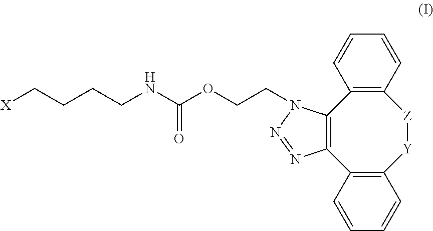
[X]CCCCNC(OCCN1C2=C(C3=C([Y][Z]C4=C2C=CC=C4)C=CC=C3)N=N1)=O
